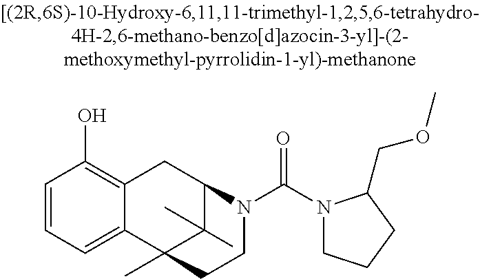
C1=CC=C2C(=C1O)CC1C(C)(C)C2(C)CCN1C(N1CCCC1COC)=O
